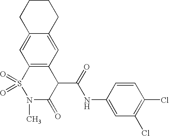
C1=CC(Cl)=C(Cl)C=C1NC(C1C(=O)N(C)S(=O)(=O)C2=C1C=C1C(=C2)CCCC1)=O
